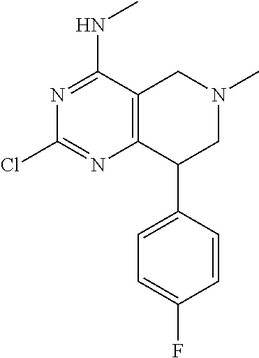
C1=CC(C2C3=C(CN(C)C2)C(NC)=NC(Cl)=N3)=CC=C1F
